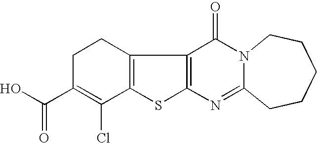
C1C(C(O)=O)=C(Cl)C2=C(C1)C1=C(S2)N=C2N(C1=O)CCCCC2
